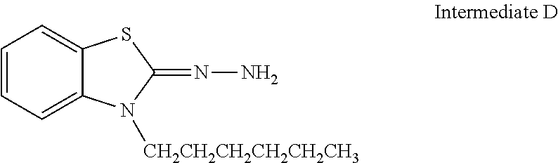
C1=CC=C2C(=C1)SC(=NN)N2[CH2CH2CH2CH2CH2CH3]
